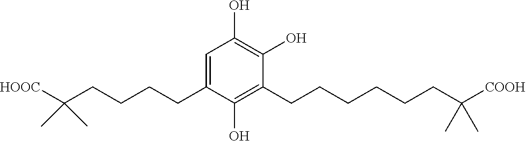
C1=C(CCCCC(C)(C)[HOOC])C(O)=C(CCCCCCC(C)(C)[COOH])C(O)=C1O
